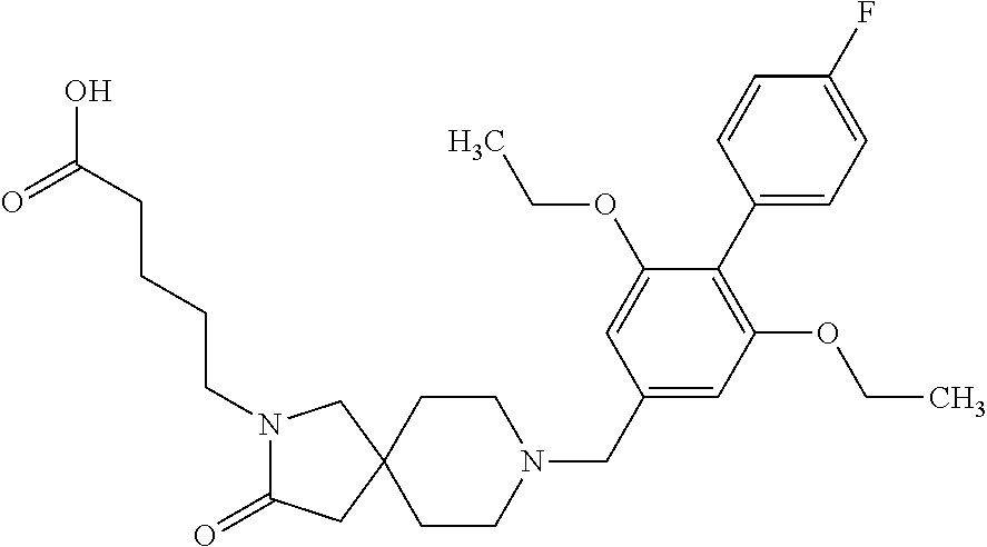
N1(CCCCC(O)=O)C(=O)CC2(C1)CCN(CC1=CC(OCC)=C(C3=CC=C(F)C=C3)C(OCC)=C1)CC2
